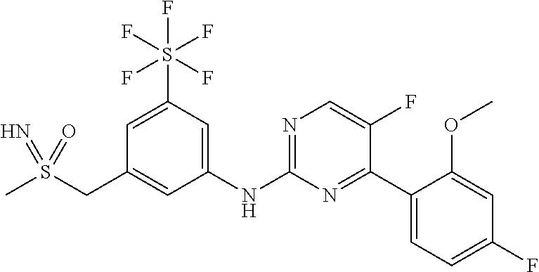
C1=C(S(F)(F)(F)(F)F)C=C(NC2=NC=C(F)C(C3=CC=C(F)C=C3OC)=N2)C=C1CS(C)(=N)=O
